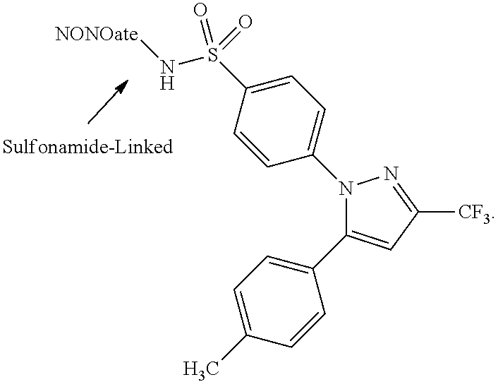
N1(C2=CC=C(S(=O)(N[NONOate])=O)C=C2)C(C2=CC=C(C)C=C2)=CC([CF3])=N1
